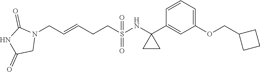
N1(CC=CCCS(=O)(=O)NC2(C3=CC(OCC4CCC4)=CC=C3)CC2)C(=O)NC(=O)C1
